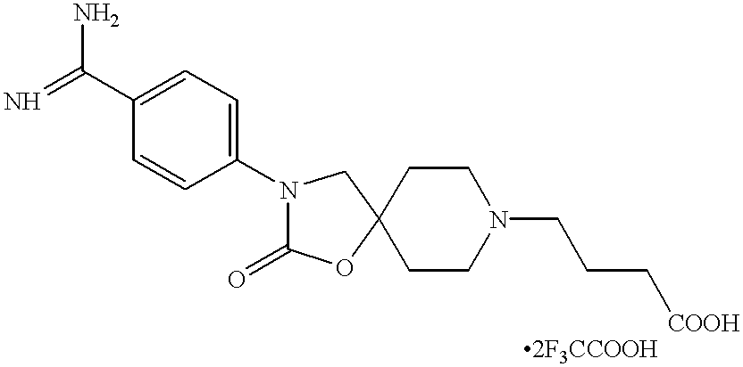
C1=CC(N2C(=O)OC3(CCN(CCC[COOH])CC3)C2)=CC=C1C(=N)N
